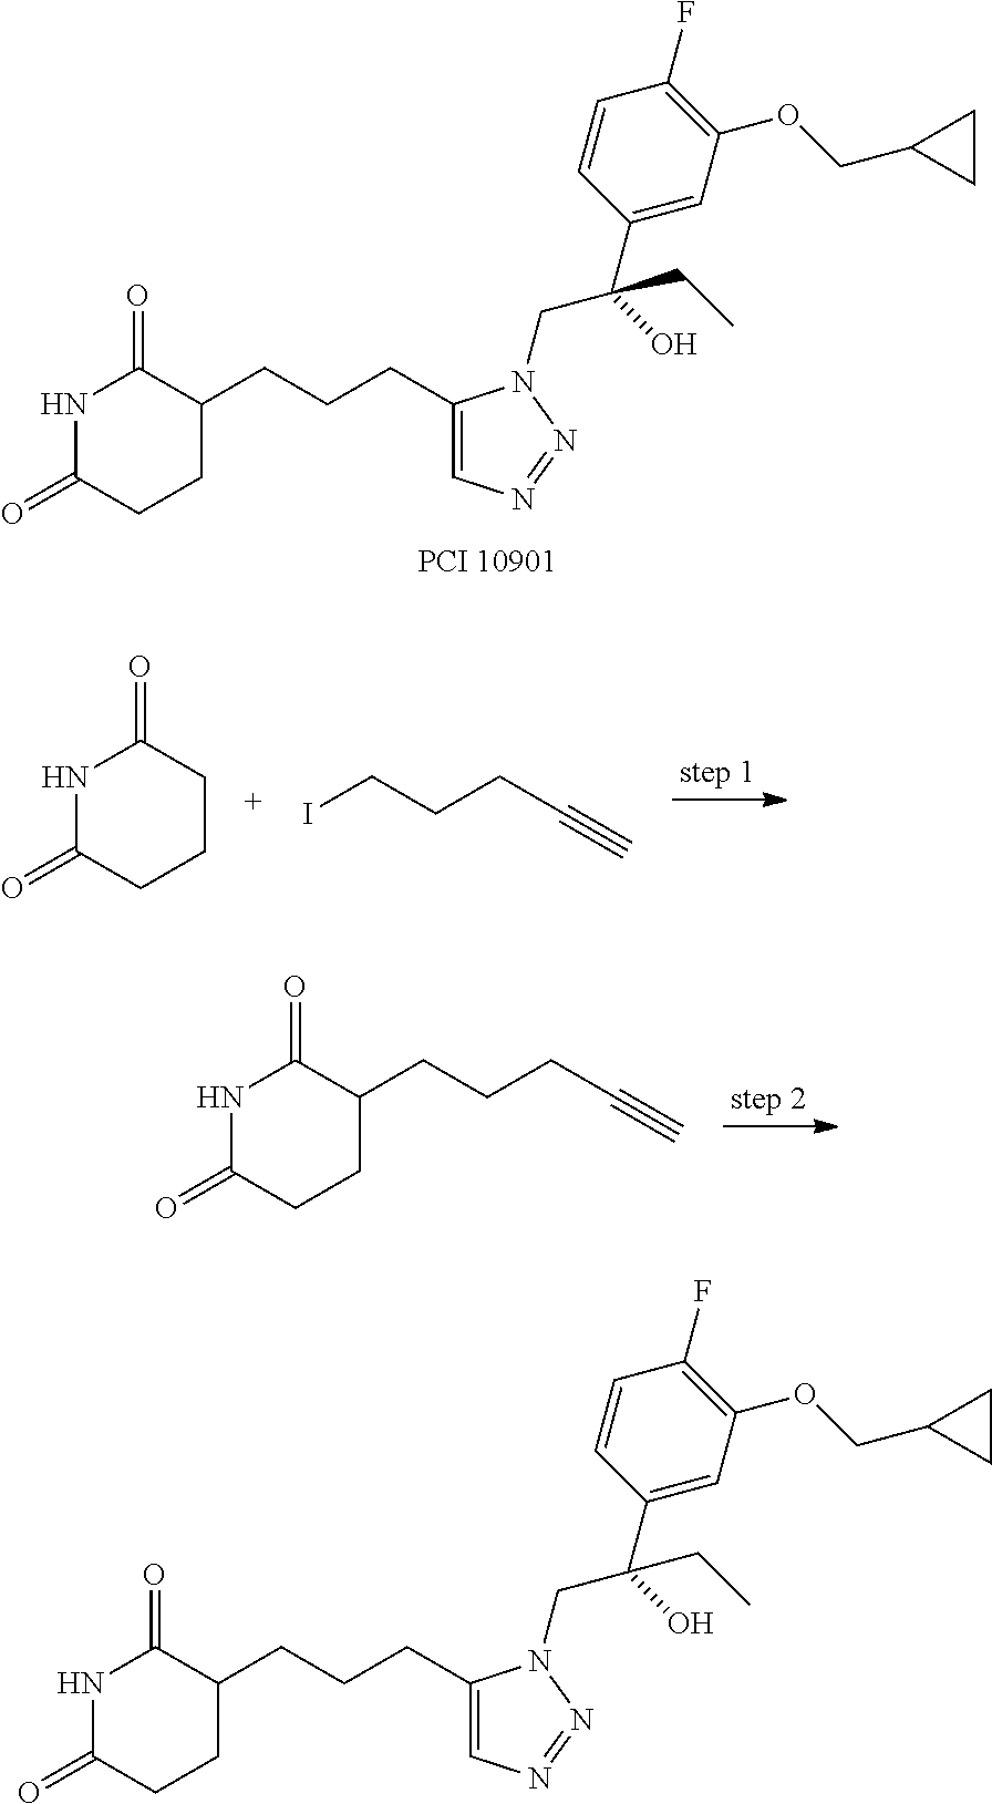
N1C(=O)CCC(CCCC2=CN=NN2CC(C2=CC(OCC3CC3)=C(F)C=C2)(CC)O)C1=O.N1C(=O)CCC(CCCC2=CN=NN2CC(C2=CC(OCC3CC3)=C(F)C=C2)(CC)O)C1=O.N1C(=O)CCCC1=O.C#CCCCI.C#CCCCC1CCC(=O)NC1=O
